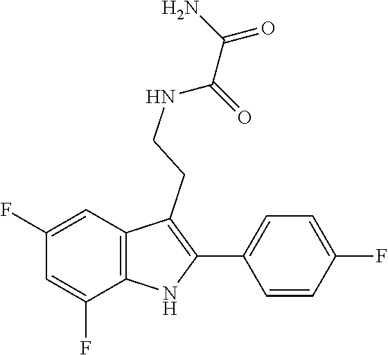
N(CCC1=C(C2=CC=C(F)C=C2)NC2=C1C=C(F)C=C2F)C(=O)C(N)=O
